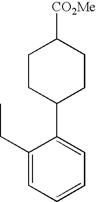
C1(CC)=CC=CC=C1C1CCC([CO2Me])CC1
